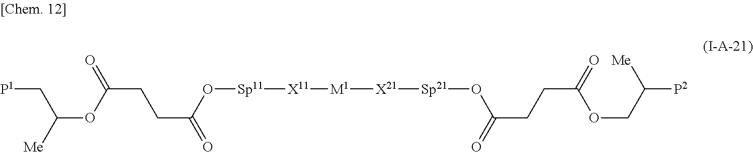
[P1]CC(OC(CCC(=O)O[Sp11][X11][M1][X21][Sp21]OC(CCC(=O)OCC([P2])[Me])=O)=O)[Me]
